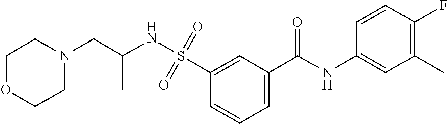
C1=C(C(NC2=CC(C)=C(F)C=C2)=O)C=C(S(=O)(=O)NC(C)CN2CCOCC2)C=C1
